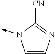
N1(->C)C=CN=C1[CN]
